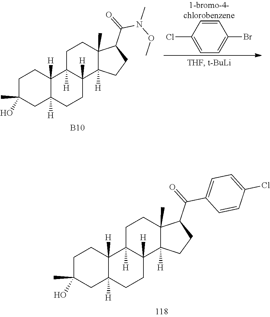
C1=CC(Cl)=CC=C1Br.[B10].C1C(C)(O)CC2([H])C([H])(C1)C1([H])C([H])(CC2)C2([H])C(C)(CC1)C(C(=O)N(OC)C)CC2.C1C(C)(O)CC2([H])C([H])(C1)C1([H])C([H])(CC2)C2([H])C(C)(CC1)C(C(=O)C1=CC=C(Cl)C=C1)CC2
